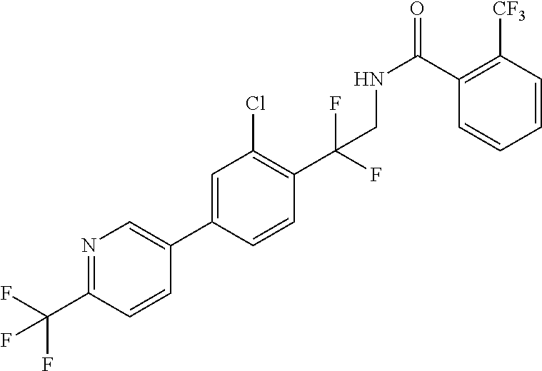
C1(C2=CN=C(C(F)(F)F)C=C2)=CC(Cl)=C(C(F)(CNC(C2=C([CF3])C=CC=C2)=O)F)C=C1
